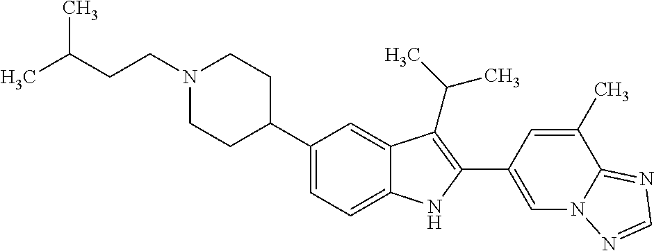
N1(CCC(C)C)CCC(C2=CC=C3C(=C2)C(C(C)C)=C(C2=CN4C(=NC=N4)C(C)=C2)N3)CC1
